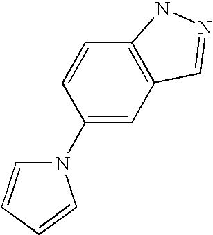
N1(C2=CC3=C(C=C2)NN=C3)C=CC=C1
